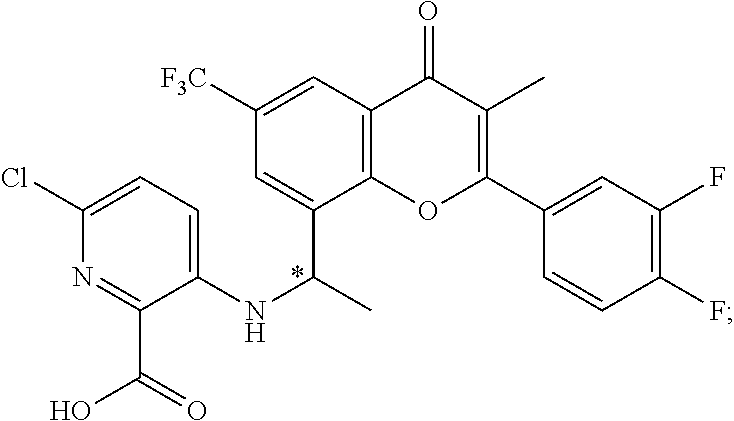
C1(C(=O)O)=NC(Cl)=CC=C1NC(C1=CC([F3C])=CC2=C1OC(C1=CC(F)=C(F)C=C1)=C(C)C2=O)C
